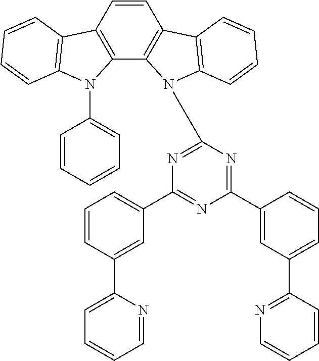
C1=CC2=C(C3=C1C1=C(N3C3=NC(C4=CC=CC(C5=CC=CC=N5)=C4)=NC(C4=CC(C5=NC=CC=C5)=CC=C4)=N3)C=CC=C1)N(C1=CC=CC=C1)C1=C2C=CC=C1
